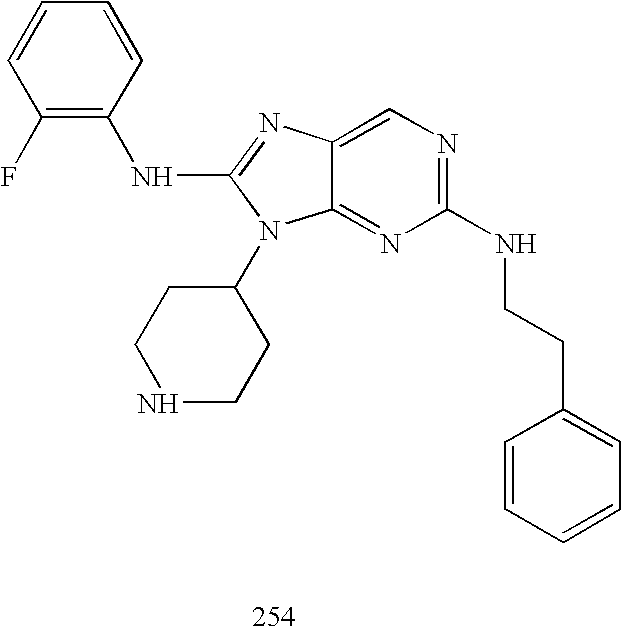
C12=NC(NCCC3=CC=CC=C3)=NC=C1N=C(NC1=C(F)C=CC=C1)N2C1CCNCC1
